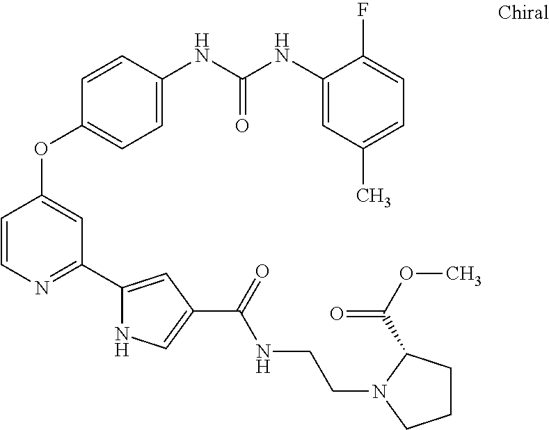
C1=CN=C(C2=CC(C(=O)NCCN3CCCC3C(OC)=O)=CN2)C=C1OC1=CC=C(NC(NC2=CC(C)=CC=C2F)=O)C=C1
